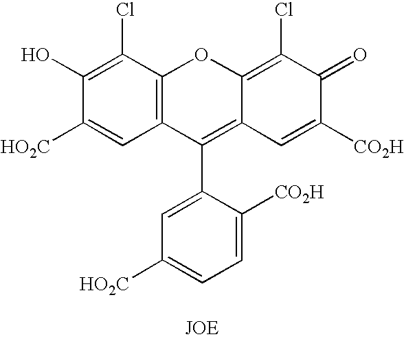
C1(Cl)=C(O)C([HO2C])=CC2=C1OC1=C(Cl)C(=O)C([CO2H])=CC1=C2C1=CC([HO2C])=CC=C1[CO2H]
